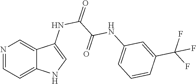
C1(NC(=O)C(NC2=CNC3=CC=NC=C32)=O)=CC=CC(C(F)(F)F)=C1
